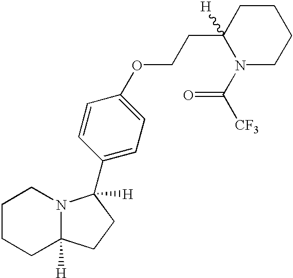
C1CCC2([H])N(C1)C([H])(C1=CC=C(OCCC3([H])N(C([CF3])=O)CCCC3)C=C1)CC2
